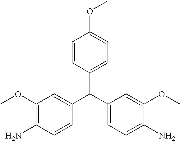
C1(C(C2=CC=C(N)C(OC)=C2)C2=CC(OC)=C(N)C=C2)=CC=C(OC)C=C1
